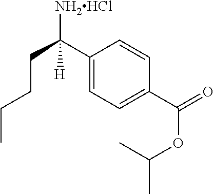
C(CCC([NH2HCl])(C1=CC=C(C(=O)OC(C)C)C=C1)[H])C
